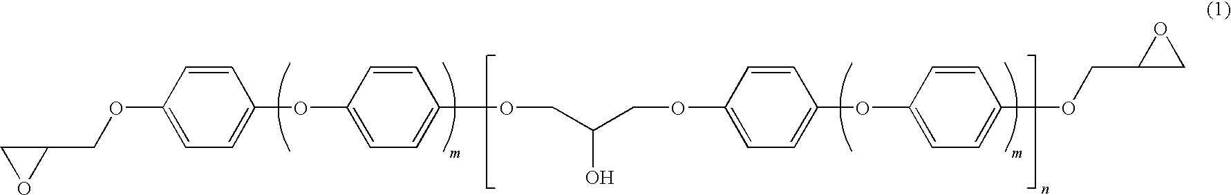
C1=CC(OCC2CO2)=CC=C1OC1=CC=C(OCC(COC2=CC=C(OC3=CC=C(OCC4CO4)C=C3)C=C2)O)C=C1
